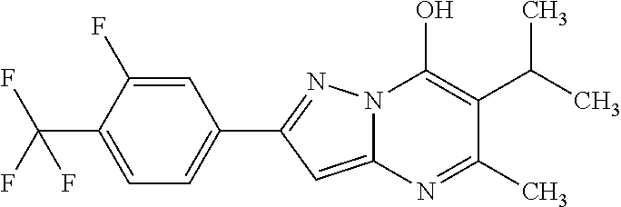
C12=CC(C3=CC=C(C(F)(F)F)C(F)=C3)=NN1C(O)=C(C(C)C)C(C)=N2
